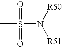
CS(=O)(=O)N([R50])[R51]
